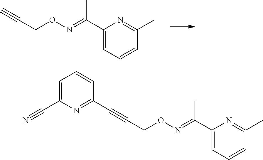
C#CCON=C(C1=CC=CC(C)=N1)C.C1=C(C#N)N=C(C#CCON=C(C2=CC=CC(C)=N2)C)C=C1
